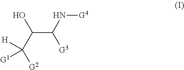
C(C(N[G4])[G3])(C([G2])([G1])[H])O
